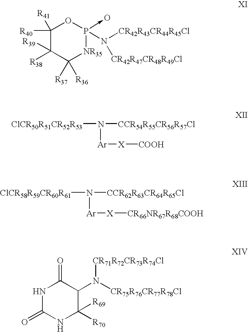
C1([R40])([R41])C([R38])([R39])C([R37])([R36])[NR35]P(N([CR42R43CR44R45Cl])[CR42R47CR48R49Cl])(->O)O1.[ClCR50R51CR52R53]N([CCR54R55CR56R57Cl])[Ar][X][COOH].[ClCR58R59CR60R61]N([CCR62R63CR64R65Cl])[Ar][X][CR66NR67R68COOH].N1C(=O)NC([R70])([R69])C(N([CR75R76CR77R78Cl])[CR71R72CR73R74Cl])C1=O
